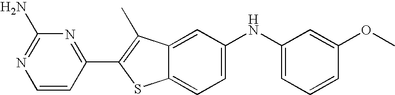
C1=CC(C2=C(C)C3=CC(NC4=CC=CC(OC)=C4)=CC=C3S2)=NC(N)=N1
